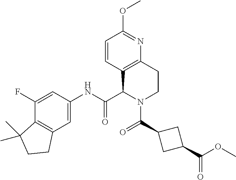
C1(F)=CC(NC(C2N(C(=O)C3CC(C(OC)=O)C3)CCC3=C2C=CC(OC)=N3)=O)=CC2=C1C(C)(C)CC2
